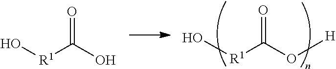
O[R1]C(O[H])=O.O[R1]C(O)=O
